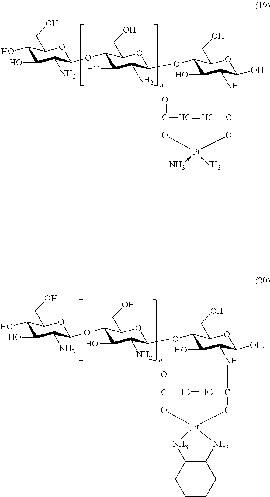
C1(O)C(O)C(N)C(OC2C(O)C(N)C(OC3C(O)C(NC4C=CC(=O)O[Pt](-N)(-N)O4)C(O)OC3CO)OC2CO)OC1CO.C1(O)C(O)C(N)C(OC2C(O)C(N)C(OC3C(O)C(NC4C=CC(=O)O[Pt]5(O4)NC4C(CCCC4)N5)C([OH])OC3CO)OC2CO)OC1CO
